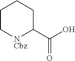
C1(C(=O)O)CCCC[NCbz]1
